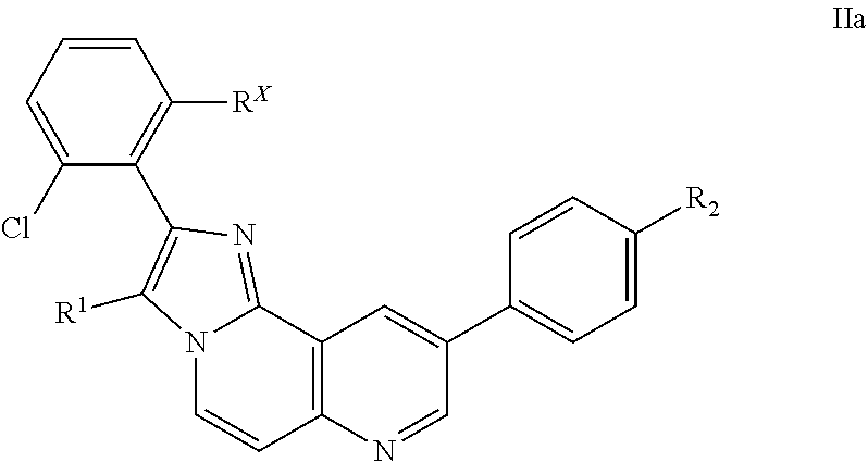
C1=CC=C(Cl)C(C2=C([R1])N3C=CC4=C(C3=N2)C=C(C2=CC=C([R2])C=C2)C=N4)=C1[RX]
